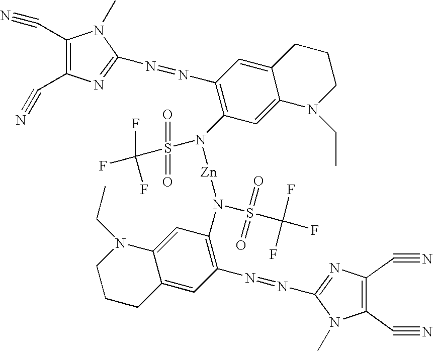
C1(C#N)=C(C#N)N=C(N=NC2=C(N(S(C(F)(F)F)(=O)=O)[Zn]N(C3=C(N=NC4=NC(C#N)=C(C#N)N4C)C=C4C(=C3)N(CC)CCC4)S(=O)(=O)C(F)(F)F)C=C3C(=C2)CCCN3CC)N1C
